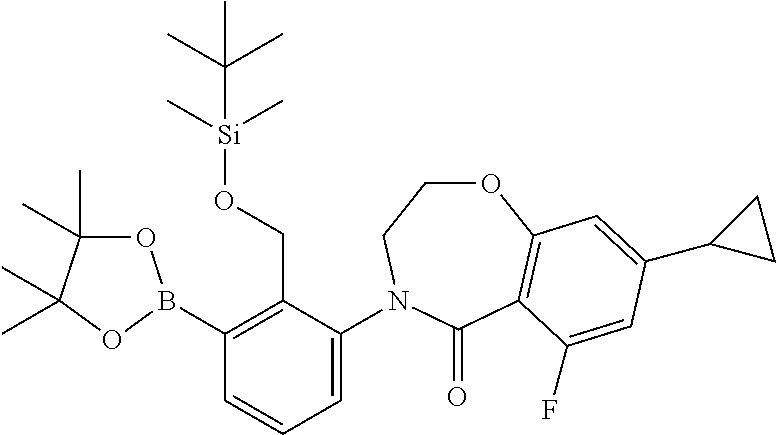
C1(B2OC(C)(C)C(C)(C)O2)=C(CO[Si](C)(C)C(C)(C)C)C(N2CCOC3=C(C2=O)C(F)=CC(C2CC2)=C3)=CC=C1
